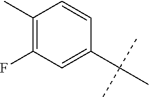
CC(C)(C)C1=CC(F)=C(C)C=C1
